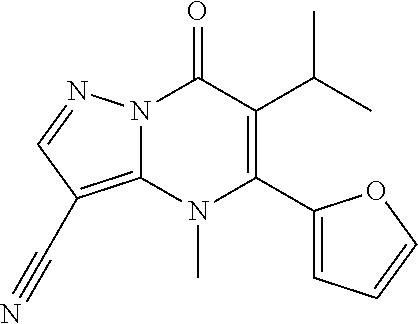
N12C(=C(C#N)C=N1)N(C)C(C1=CC=CO1)=C(C(C)C)C2=O
